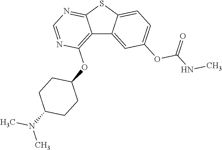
C12=C(OC3CCC(N(C)C)CC3)N=CN=C1SC1=CC=C(OC(NC)=O)C=C21
